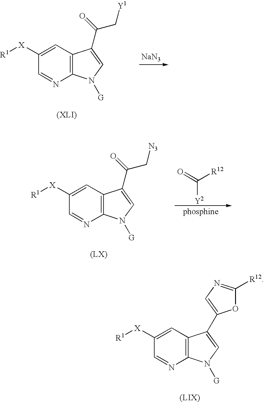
C12=C(C=C([X][R1])C=N1)C(C1=CN=C([R12])O1)=CN2[G].[NaN3].C12=C(C=C([X][R1])C=N1)C(C(C[Y1])=O)=CN2[G].O=C([R12])[Y2].C12=C(C=C([X][R1])C=N1)C(C(C[N3])=O)=CN2[G]
